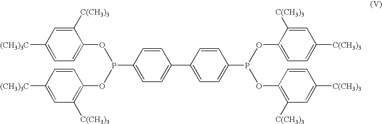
[(CH3)3C]C1=CC=C(OP(C2=CC=C(C3=CC=C(P(OC4=CC=C([C(CH3)3])C=C4[C(CH3)3])OC4=C([C(CH3)3])C=C([C(CH3)3])C=C4)C=C3)C=C2)OC2=C([C(CH3)3])C=C([(CH3)3C])C=C2)C([C(CH3)3])=C1
